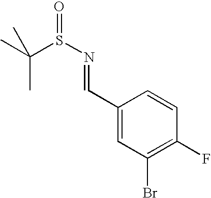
C1(C=NS(C(C)(C)C)=O)=CC(Br)=C(F)C=C1
